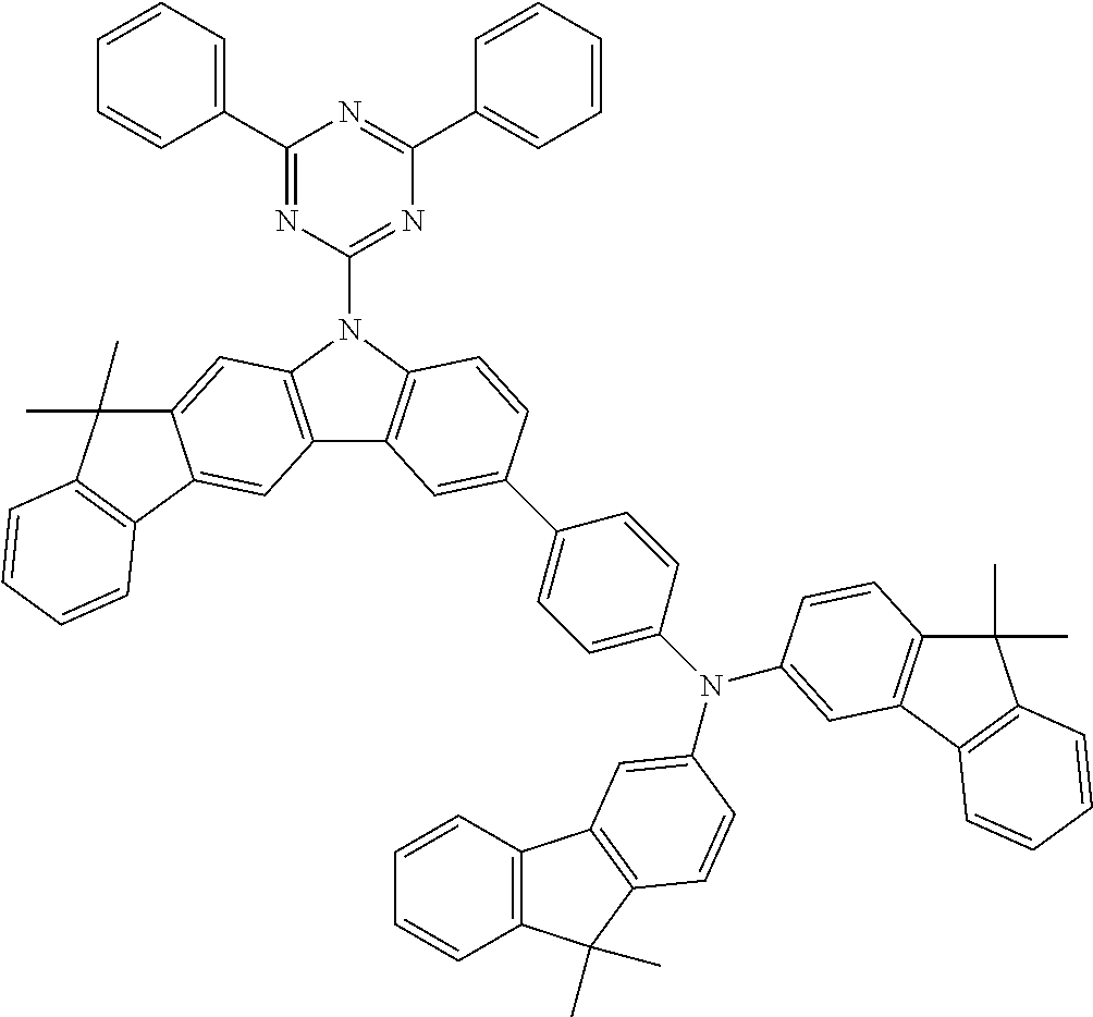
C1(C2=CC=CC=C2)=NC(N2C3=C(C4=C2C=C2C(=C4)C4=C(C2(C)C)C=CC=C4)C=C(C2=CC=C(N(C4=CC5=C(C(C)(C)C6=C5C=CC=C6)C=C4)C4=CC5=C(C(C)(C)C6=C5C=CC=C6)C=C4)C=C2)C=C3)=NC(C2=CC=CC=C2)=N1
